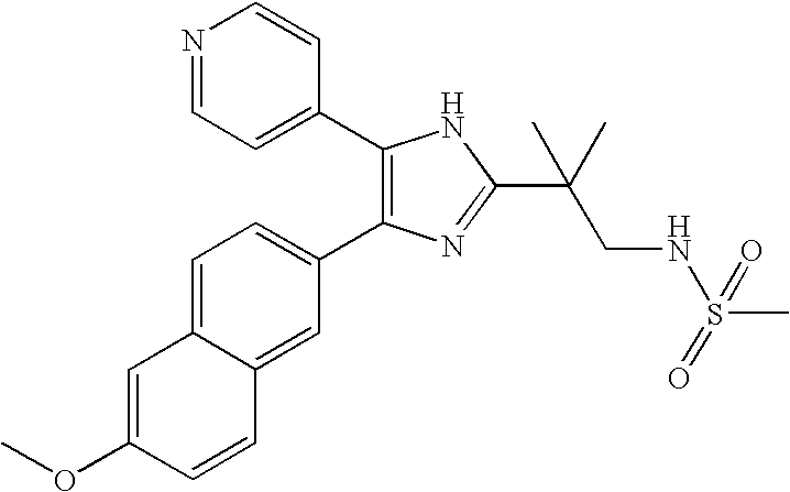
COC1=CC2=CC=C(C3=C(C4=CC=NC=C4)NC(C(CNS(C)(=O)=O)(C)C)=N3)C=C2C=C1
